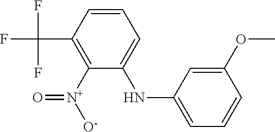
C(C1=C([N+](=O)[O-])C(NC2=CC=CC(OC)=C2)=CC=C1)(F)(F)F
